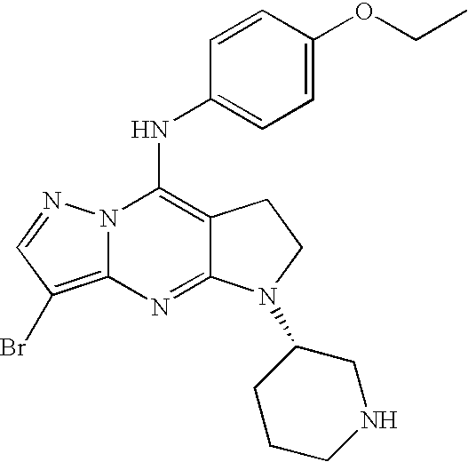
C12=C(Br)C=NN1C(NC1=CC=C(OCC)C=C1)=C1C(=N2)N(C2CCCNC2)CC1
